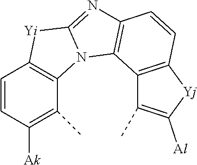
C1=CC([Ak])=C(C)C2=C1[Yi]C1=NC3=C(N21)C1=C(C=C3)[Yj]C([Al])=C1C
